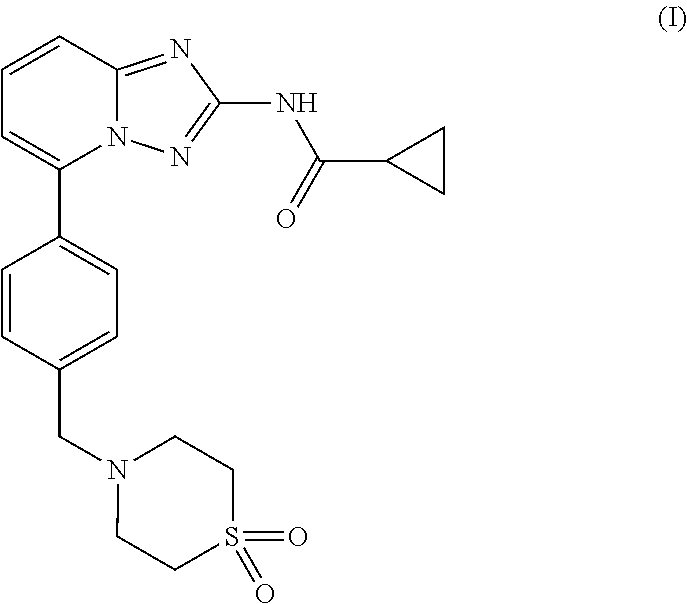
C1=CC=C(C2=CC=C(CN3CCS(=O)(=O)CC3)C=C2)N2C1=NC(NC(=O)C1CC1)=N2
